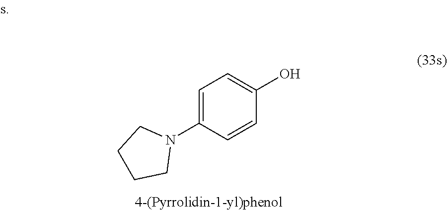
C1=C(N2CCCC2)C=CC(O)=C1
